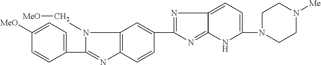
C1([MeO])=CC=C(C2=NC3=C(N2C[MeO])C=C(C2=NC4=CC=C(N5CCN([Me])CC5)NC4=N2)C=C3)C=C1
